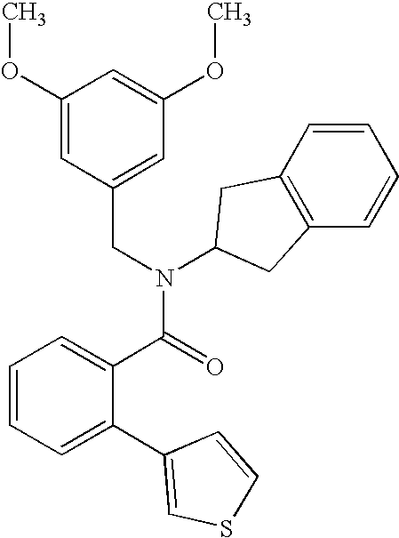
C1(CN(C(C2=CC=CC=C2C2=CSC=C2)=O)C2CC3=C(C=CC=C3)C2)=CC(OC)=CC(OC)=C1
